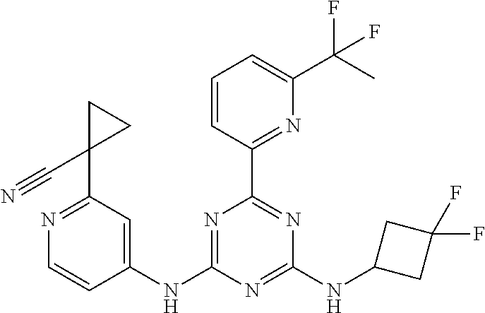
N1=C(NC2=CC(C3(C#N)CC3)=NC=C2)N=C(NC2CC(F)(F)C2)N=C1C1=NC(C(C)(F)F)=CC=C1
